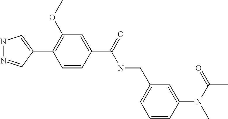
N1N=CC(C2=C(OC)C=C(C(NCC3=CC=CC(N(C)C(=O)C)=C3)=O)C=C2)=C1
